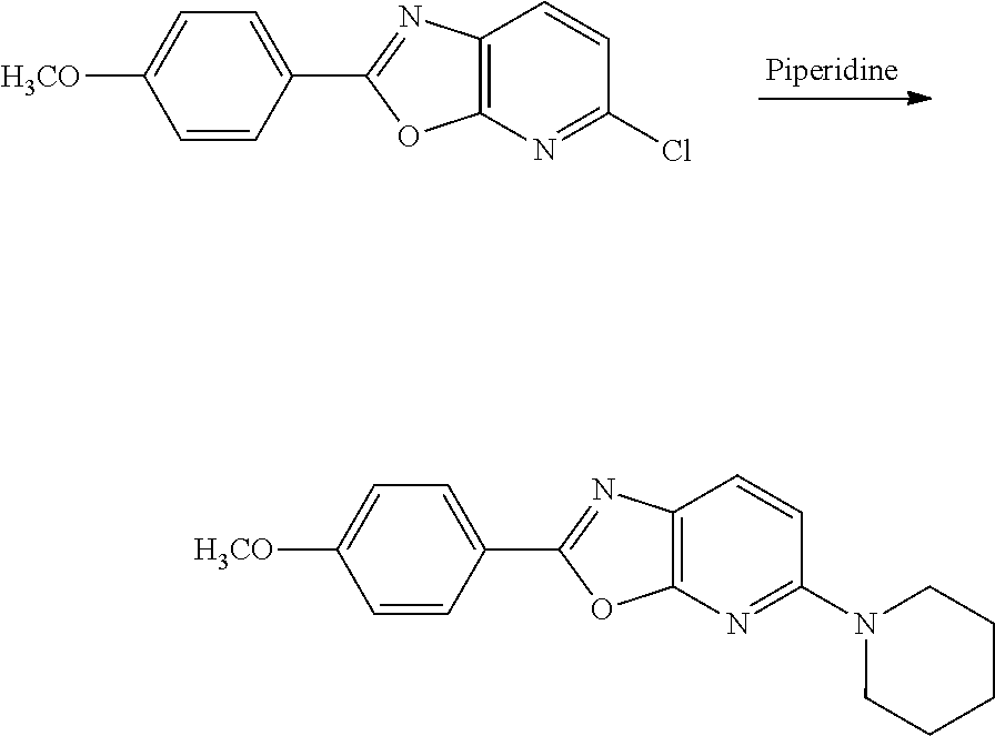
C1=C([H3CO])C=CC(C2=NC3=C(O2)N=C(Cl)C=C3)=C1.C1=C([H3CO])C=CC(C2=NC3=C(O2)N=C(N2CCCCC2)C=C3)=C1
